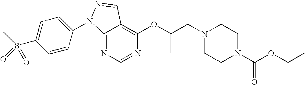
C12=NC=NC(OC(C)CN3CCN(C(OCC)=O)CC3)=C1C=NN2C1=CC=C(S(C)(=O)=O)C=C1
